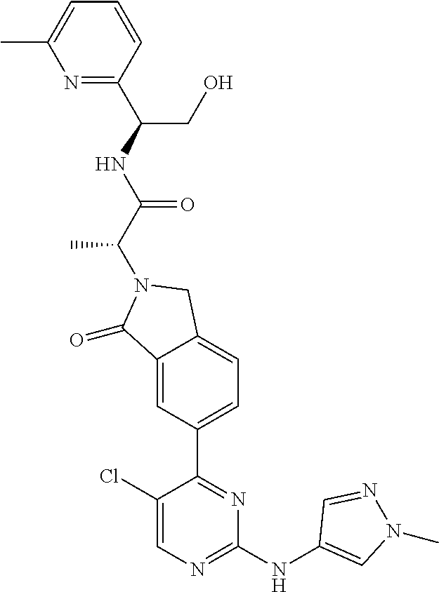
C1(=O)C2=CC(C3=NC(NC4=CN(C)N=C4)=NC=C3Cl)=CC=C2CN1C(C(NC(CO)C1=NC(C)=CC=C1)=O)C
